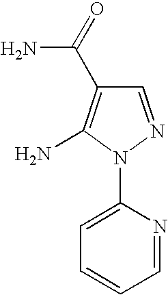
C1=NN(C2=CC=CC=N2)C(N)=C1C(=O)N
